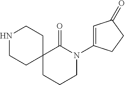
N1CCC2(CC1)CCCN(C1=CC(=O)CC1)C2=O
